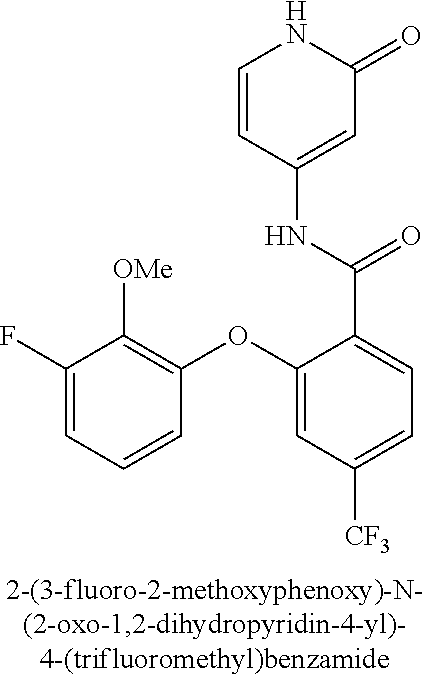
C1=CC(NC(C2=CC=C([CF3])C=C2OC2=C([OMe])C(F)=CC=C2)=O)=CC(=O)N1
